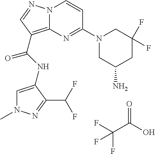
C1=C(NC(=O)C2=C3N(N=C2)C=CC(N2CC(N)CC(F)(F)C2)=N3)C(C(F)F)=NN1C.FC(F)(C(=O)O)F
